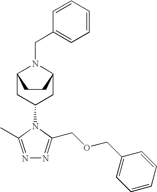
N1=C(C)N(C2CC3N(CC4=CC=CC=C4)C(C2)CC3)C(COCC2=CC=CC=C2)=N1
